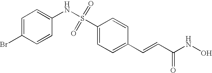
C1=C(Br)C=CC(NS(C2=CC=C(C=CC(NO)=O)C=C2)(=O)=O)=C1
